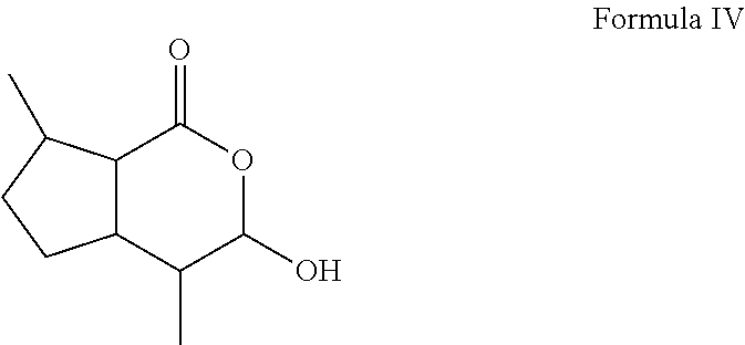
C12C(C(C)C(O)OC1=O)CCC2C
